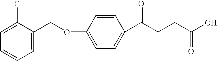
C(OC1=CC=C(C(CCC(O)=O)=O)C=C1)C1=CC=CC=C1Cl
